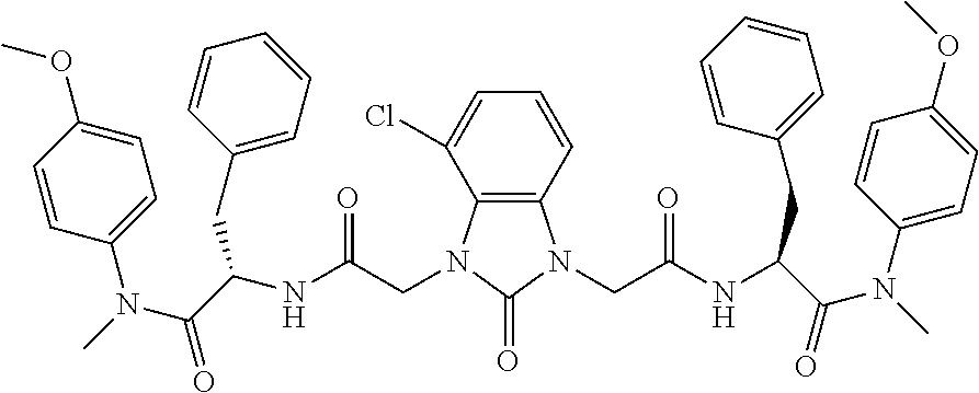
C12=C(C=CC=C1Cl)N(CC(NC(C(N(C)C1=CC=C(OC)C=C1)=O)CC1=CC=CC=C1)=O)C(=O)N2CC(NC(C(N(C)C1=CC=C(OC)C=C1)=O)CC1=CC=CC=C1)=O
